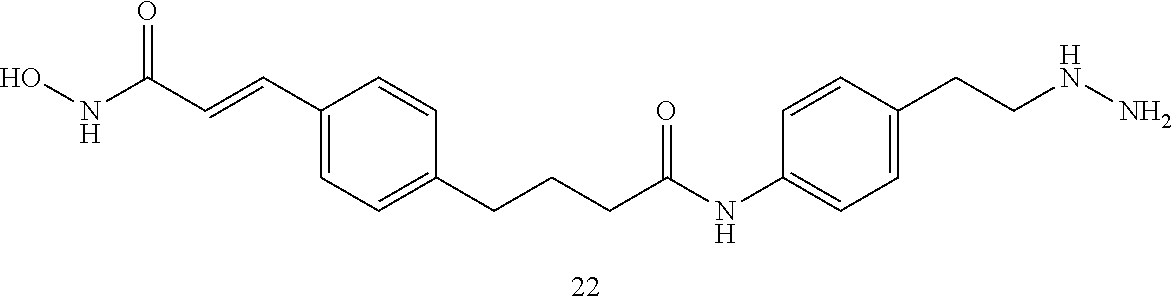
C1(C=CC(NO)=O)=CC=C(CCCC(=O)NC2=CC=C(CCNN)C=C2)C=C1
